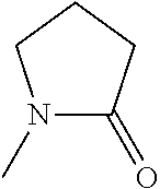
N1(C)C(=O)CCC1
